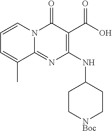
C1(NC2=C(C(O)=O)C(=O)N3C(=N2)C(C)=CC=C3)CC[NBoc]CC1
